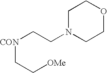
C1N(CC[CON]CC[OMe])CCOC1
